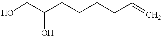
OCC(CCCCC=C)O
